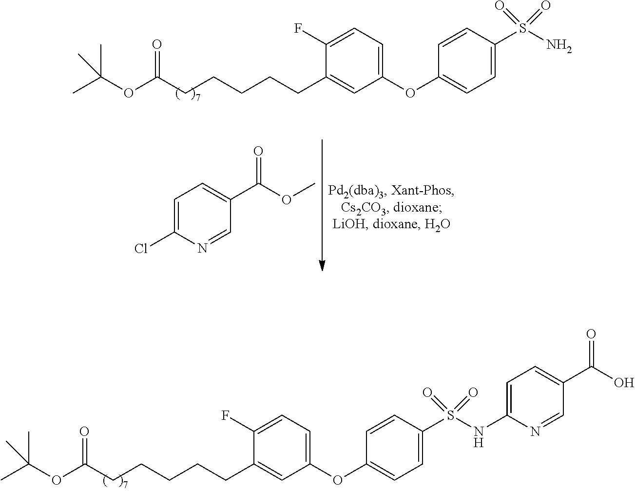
C1(OC2=CC=C(F)C(CCCCCC(OC(C)(C)C)=O)=C2)=CC=C(S(NC2=CC=C(C(=O)O)C=N2)(=O)=O)C=C1.ClC1=CC=C(C(=O)OC)C=N1.C1(OC2=CC=C(F)C(CCCCCC(OC(C)(C)C)=O)=C2)=CC=C(S(N)(=O)=O)C=C1
